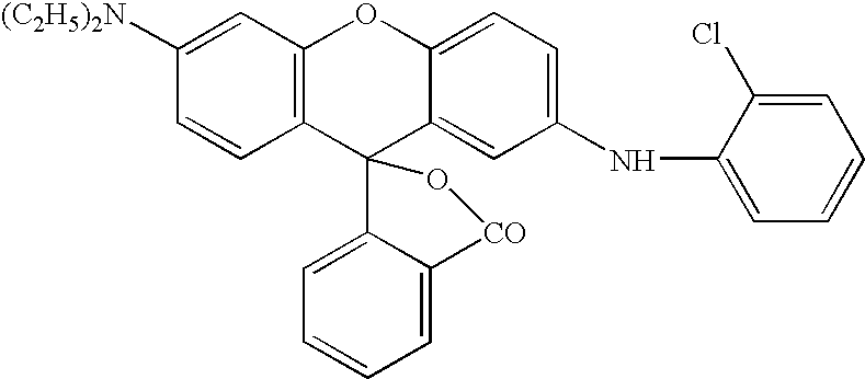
C1([(C2H5)2N])=CC2=C(C=C1)C1(C3=CC(NC4=CC=CC=C4Cl)=CC=C3O2)C2=CC=CC=C2[CO]O1
